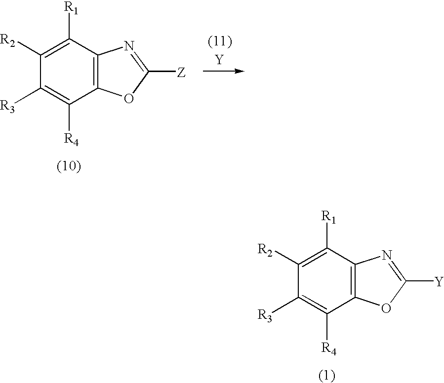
C1([R1])=C([R2])C([R3])=C([R4])C2=C1N=C([Z])O2.[Y].C1([R1])=C([R2])C([R3])=C([R4])C2=C1N=C([Y])O2
